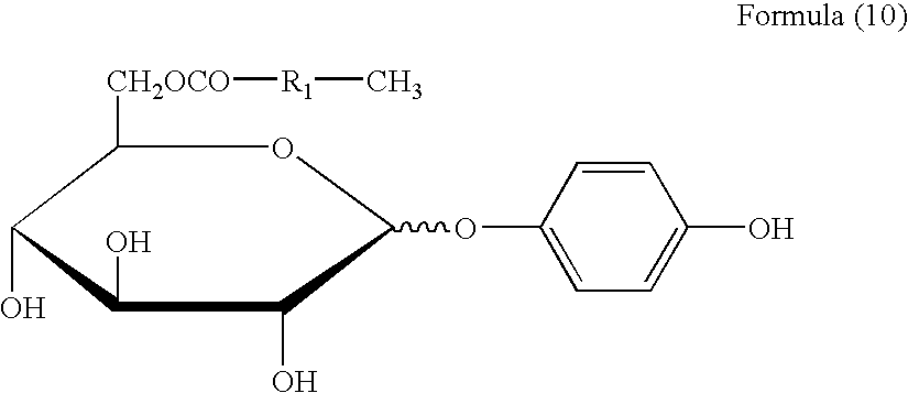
C1([CH2OCO][R1]C)C(O)C(O)C(O)C(OC2=CC=C(O)C=C2)O1
